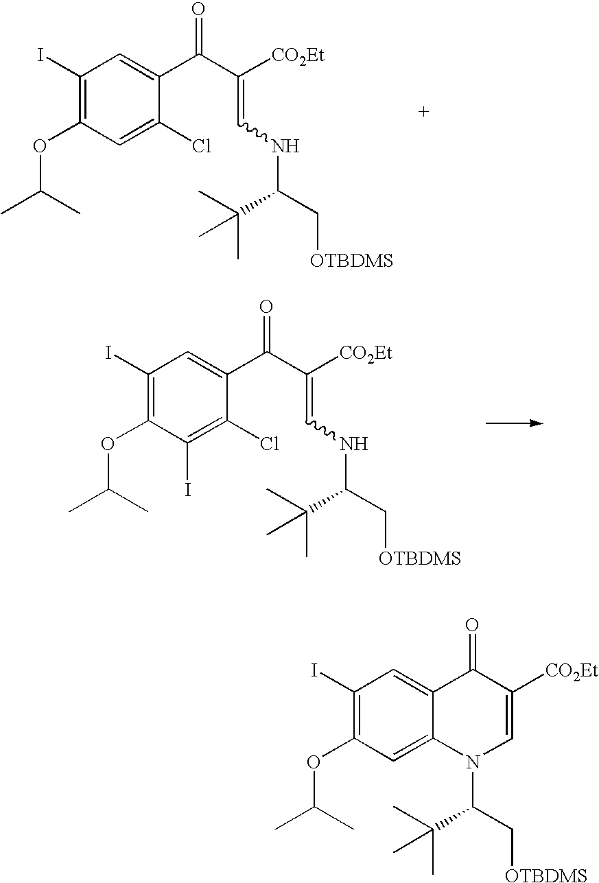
C1(I)=C(OC(C)C)C=C(Cl)C(C(C([CO2Et])=CNC(C[OTBDMS])C(C)(C)C)=O)=C1.C1(I)=C(OC(C)C)C(I)=C(Cl)C(C(C([CO2Et])=CNC(C[OTBDMS])C(C)(C)C)=O)=C1.C1(I)=C(OC(C)C)C=C2C(=C1)C(=O)C([CO2Et])=CN2C(C[OTBDMS])C(C)(C)C
